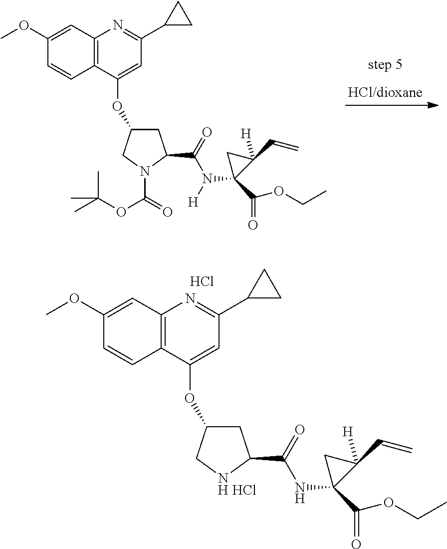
C12=C(C(OC3CC(C(=O)N([H])C4(C(=O)OCC)C([H])(C=C)C4)N(C(OC(C)(C)C)=O)C3)=CC(C3CC3)=N1)C=CC(OC)=C2.C12=C(C(OC3CC(C(=O)NC4(C(=O)OCC)C([H])(C=C)C4)[NH HCl]C3)=CC(C3CC3)=N1)C=CC(OC)=C2.Cl
